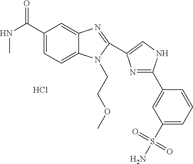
C1(C(NC)=O)=CC=C2C(=C1)N=C(C1=CNC(C3=CC(S(N)(=O)=O)=CC=C3)=N1)N2CCOC.Cl
